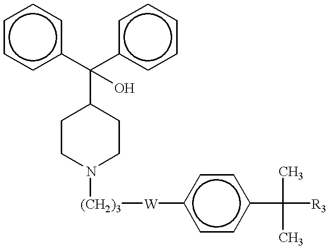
c1ccc(C(c2ccccc2)(O)C2CCN([(CH2)3][W]c3ccc(C(C)(C)[R3])cc3)CC2)cc1
